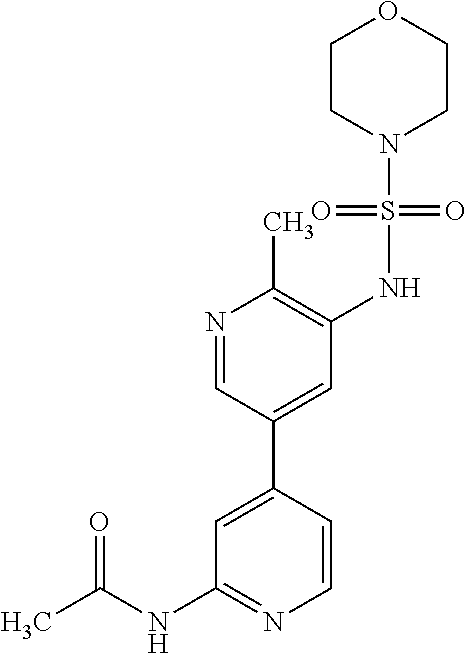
C1=C(C2=CC(NS(=O)(=O)N3CCOCC3)=C(C)N=C2)C=CN=C1NC(C)=O
